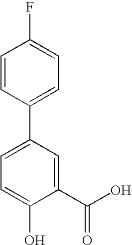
C1(C2=CC=C(O)C(C(O)=O)=C2)=CC=C(F)C=C1
